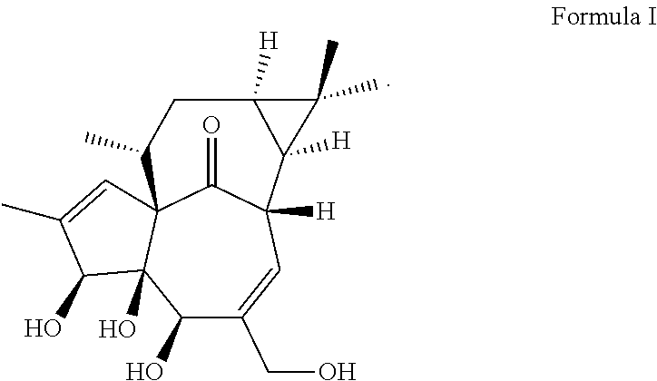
C1(O)C(CO)=CC2([H])C(=O)C3(C1(O)C(O)C(C)=C3)C(C)CC1([H])C2([H])C1(C)C
